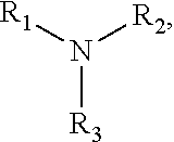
N([R3])([R2])[R1]
